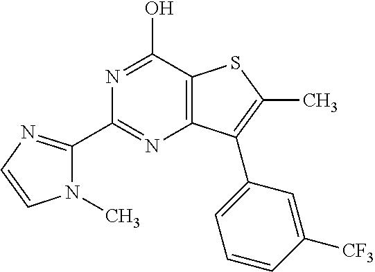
C1(C2=NC3=C(C(O)=N2)SC(C)=C3C2=CC=CC([CF3])=C2)=NC=CN1C
